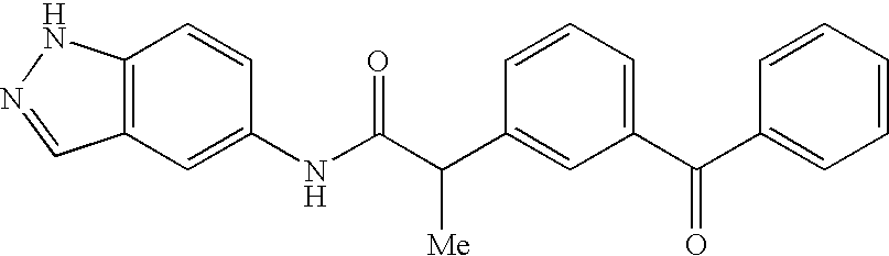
C12=C(C=C(NC(C(C3=CC(C(C4=CC=CC=C4)=O)=CC=C3)[Me])=O)C=C1)C=NN2
